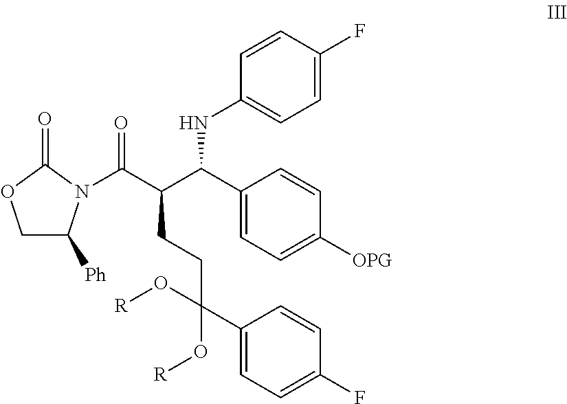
C1C([Ph])N(C(C(C(C2=CC=C([OPG])C=C2)NC2=CC=C(F)C=C2)CCC(C2=CC=C(F)C=C2)(O[R])O[R])=O)C(=O)O1
